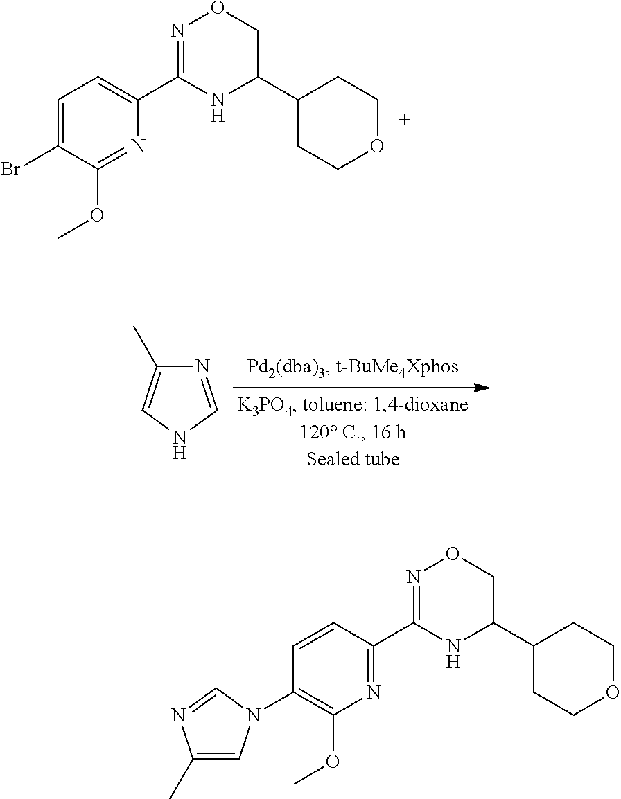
N1=CNC=C1C.N1=C(OC)C(Br)=CC=C1C1=NOCC(C2CCOCC2)N1.N1=C(C2=NOCC(C3CCOCC3)N2)C=CC(N2C=C(C)N=C2)=C1OC
